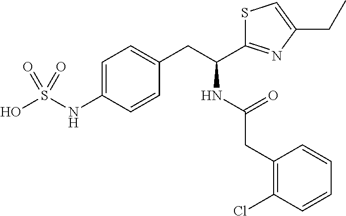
C1=C(NS(O)(=O)=O)C=CC(CC(C2=NC(CC)=CS2)NC(=O)CC2=C(Cl)C=CC=C2)=C1
